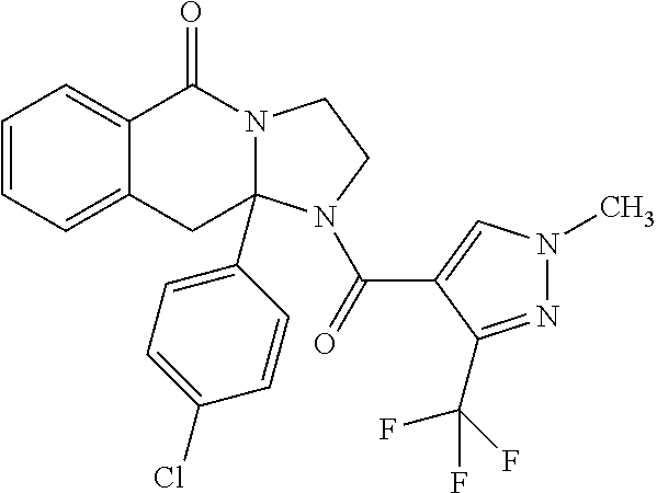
C1=CC=C2C(=C1)C(=O)N1C(C3=CC=C(Cl)C=C3)(C2)N(C(=O)C2=CN(C)N=C2C(F)(F)F)CC1
